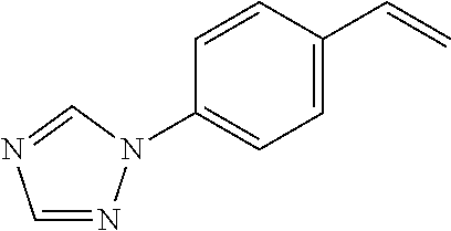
C1=NN(C2=CC=C(C=C)C=C2)C=N1
